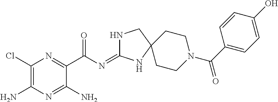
C1(Cl)=C(N)N=C(N)C(C(N=C2NCC3(N2)CCN(C(C2=CC=C(O)C=C2)=O)CC3)=O)=N1
